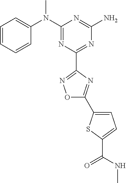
C1=CC=CC(N(C2=NC(C3=NOC(C4=CC=C(C(=O)NC)S4)=N3)=NC(N)=N2)C)=C1
